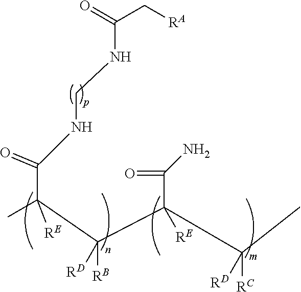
C(C[RA])(NCNC(C(C)([RE])C([RD])([RB])C(C(=O)N)(C(C)([RC])[RD])[RE])=O)=O
